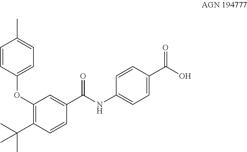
C1=CC(OC2=C(C(C)(C)C)C=CC(C(=O)NC3=CC=C(C(O)=O)C=C3)=C2)=CC=C1C
